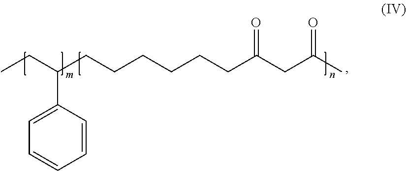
CCC(C1=CC=CC=C1)CCCCCCC(CC(C)=O)=O
